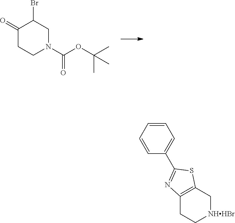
C1(=O)CCN(C(OC(C)(C)C)=O)CC1Br.C12=C(C[NHHBr]CC1)SC(C1=CC=CC=C1)=N2
